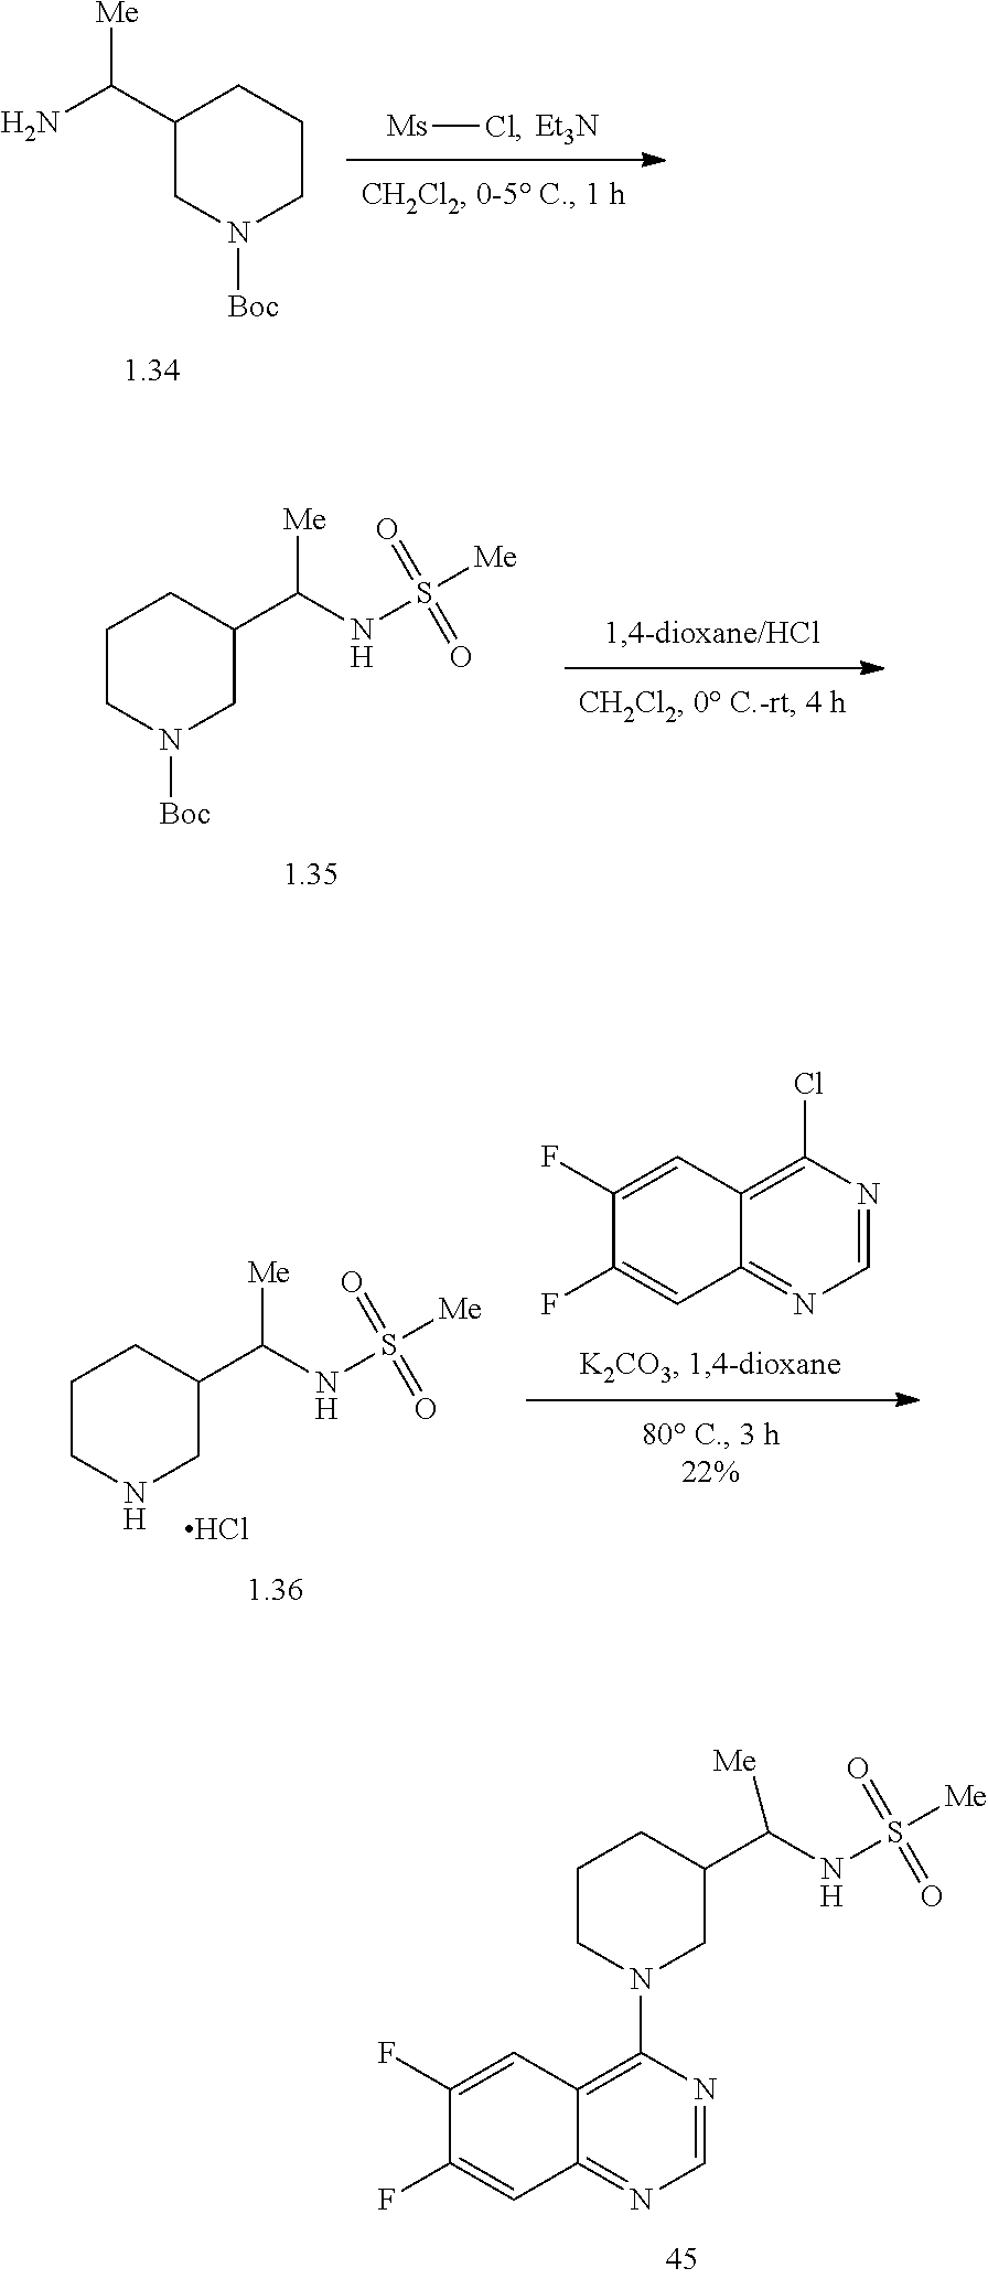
[Ms]Cl.[Et3N].C1CCN([Boc])CC1C(N)[Me].C1C(C(NS([Me])(=O)=O)[Me])CN([Boc])CC1.ClC1=C2C(=NC=N1)C=C(F)C(F)=C2.C1C(C(NS([Me])(=O)=O)[Me])CNCC1.Cl.C1CCN(C2=C3C(=NC=N2)C=C(F)C(F)=C3)CC1C(NS([Me])(=O)=O)[Me]
